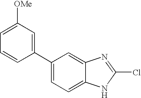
C1([OMe])=CC=CC(C2=CC=C3C(=C2)N=C(Cl)N3)=C1
